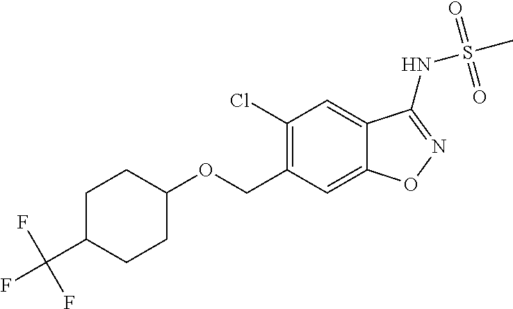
C(C1=C(Cl)C=C2C(=C1)ON=C2NS(C)(=O)=O)OC1CCC(C(F)(F)F)CC1
